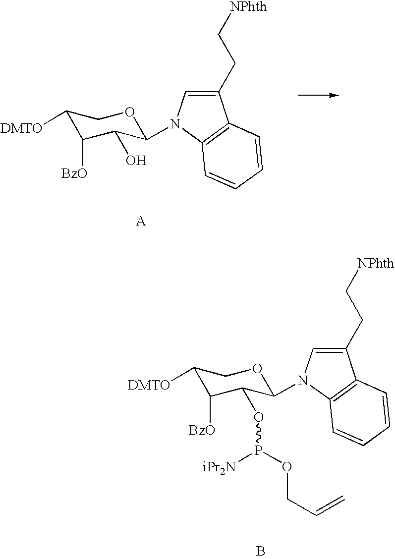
C1([DMTO])C([BzO])C(O)C(N2C=C(CC[NPhth])C3=C2C=CC=C3)OC1.[A].C1([DMTO])C([BzO])C(OP(OCC=C)[iPr2N])C(N2C=C(CC[NPhth])C3=C2C=CC=C3)OC1.B
